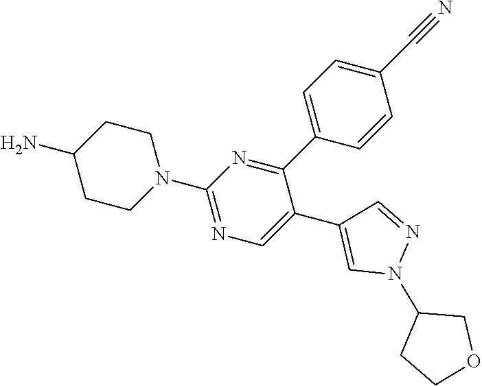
C1(N2CCC(N)CC2)=NC=C(C2=CN(C3CCOC3)N=C2)C(C2=CC=C(C#N)C=C2)=N1
